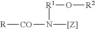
[R1](N([[Z]])[CO][R])O[R2]
